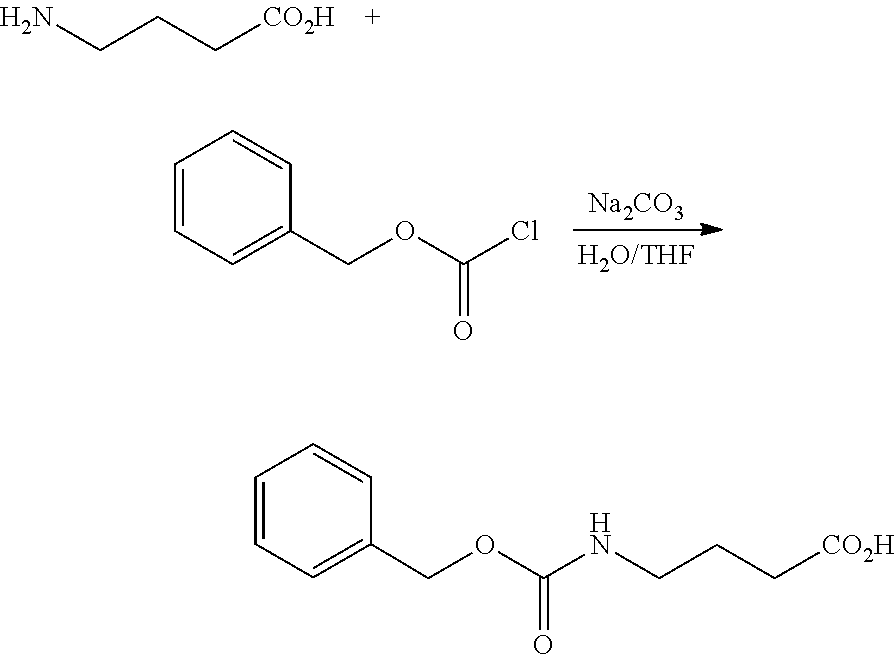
NCCC[CO2H].O(C(=O)Cl)CC1=CC=CC=C1.[Na2CO3].C1=CC(COC(NCCC[CO2H])=O)=CC=C1
